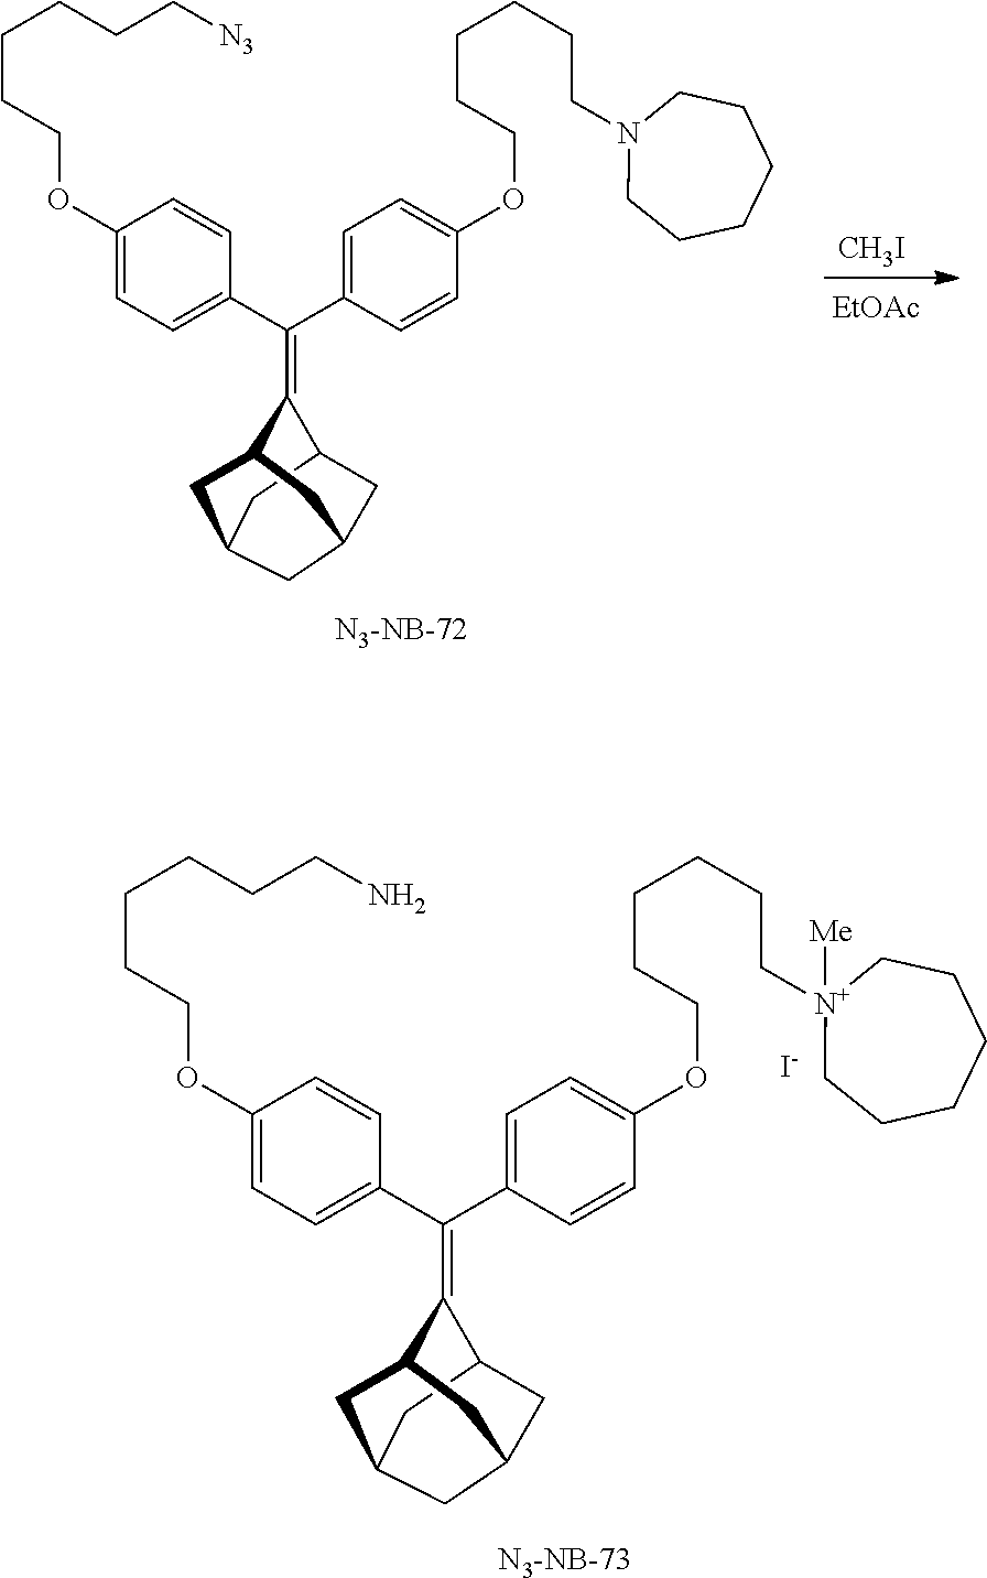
C1=C(OCCCCCC[N3])C=CC(C(C2=CC=C(OCCCCCCN3CCCCCC3)C=C2)=C2C3CC4CC(CC2C4)C3)=C1.[N3-NB-72].[CH3I].[EtOAc].C1=C(OCCCCCCN)C=CC(C(C2=CC=C(OCCCCCC[N+]3([Me])CCCCCC3)C=C2)=C2C3CC4CC(CC2C4)C3)=C1.[N3-NB-73].[I-]
